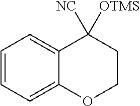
C1=CC=C2C(=C1)C([NC])([OTMS])CCO2
